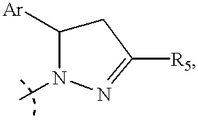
C1C([Ar])N(C)N=C1[R5]
